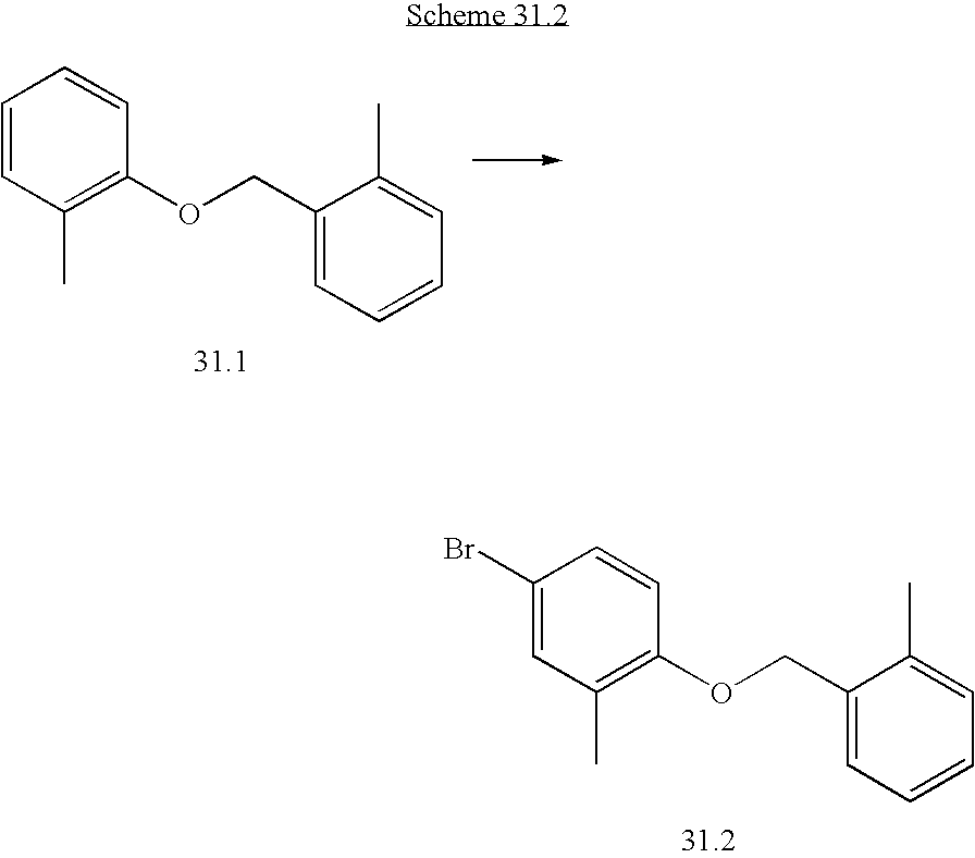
C1(COC2=C(C)C=CC=C2)=CC=CC=C1C.C1(COC2=C(C)C=C(Br)C=C2)=CC=CC=C1C
